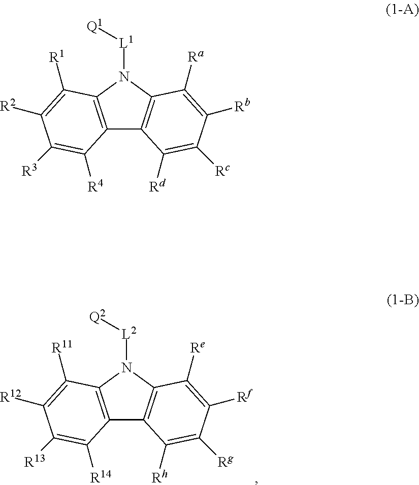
C12=C(N([L2][Q2])C3=C1C([Rh])=C([Rg])C([Rf])=C3[Re])C([R11])=C([R12])C([R13])=C2[R14].C12=C(N([L1][Q1])C3=C1C([Rd])=C([Rc])C([Rb])=C3[Ra])C([R1])=C([R2])C([R3])=C2[R4]
